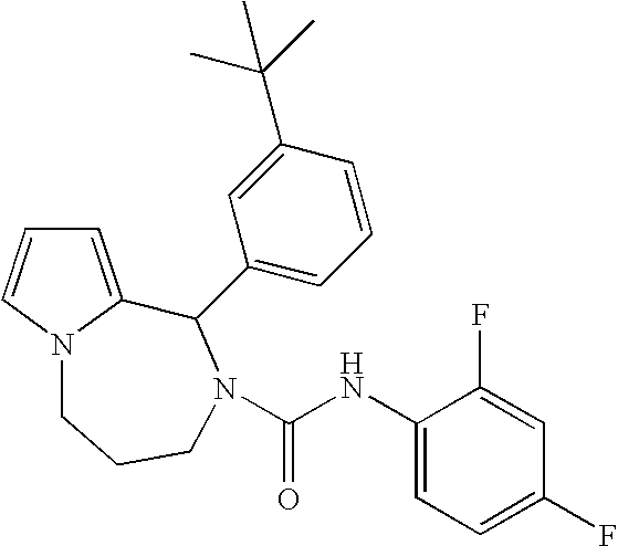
C1=C2N(C=C1)CCCN(C(NC1=CC=C(F)C=C1F)=O)C2C1=CC=CC(C(C)(C)C)=C1
